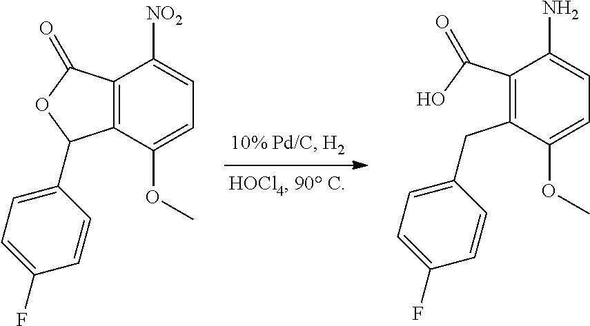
C12=C(C(OC)=CC=C1[NO2])C(C1=CC=C(F)C=C1)OC2=O.C1(C(O)=O)=C(CC2=CC=C(F)C=C2)C(OC)=CC=C1N
